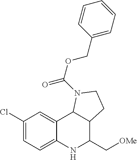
C1(Cl)=CC=C2C(=C1)C1C(C(C[OMe])N2)CCN1C(OCC1=CC=CC=C1)=O
